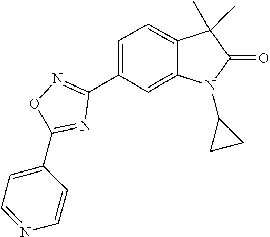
C1=C(C2=NOC(C3=CC=NC=C3)=N2)C=C2C(=C1)C(C)(C)C(=O)N2C1CC1
